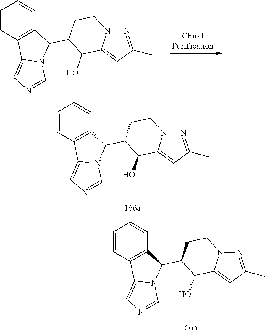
N1=C(C)C=C2N1CCC(C1C3=C(C4=CN=CN14)C=CC=C3)C2O.N1=C(C)C=C2N1CCC(C1C3=C(C4=CN=CN14)C=CC=C3)C2O.N1=C(C)C=C2N1CCC(C1C3=C(C4=CN=CN14)C=CC=C3)C2O
